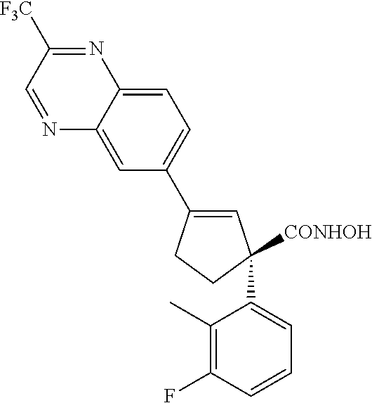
[CONHOH]C1(C2=CC=CC(F)=C2C)C=C(C2=CC=C3C(=C2)N=CC([F3C])=N3)CC1
